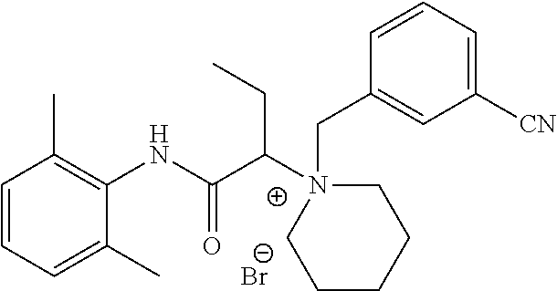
C1=CC=C(C)C(NC(C(N2(CC3=CC([CN])=CC=C3)CCCCC2)CC)=O)=C1C.[Br-]
